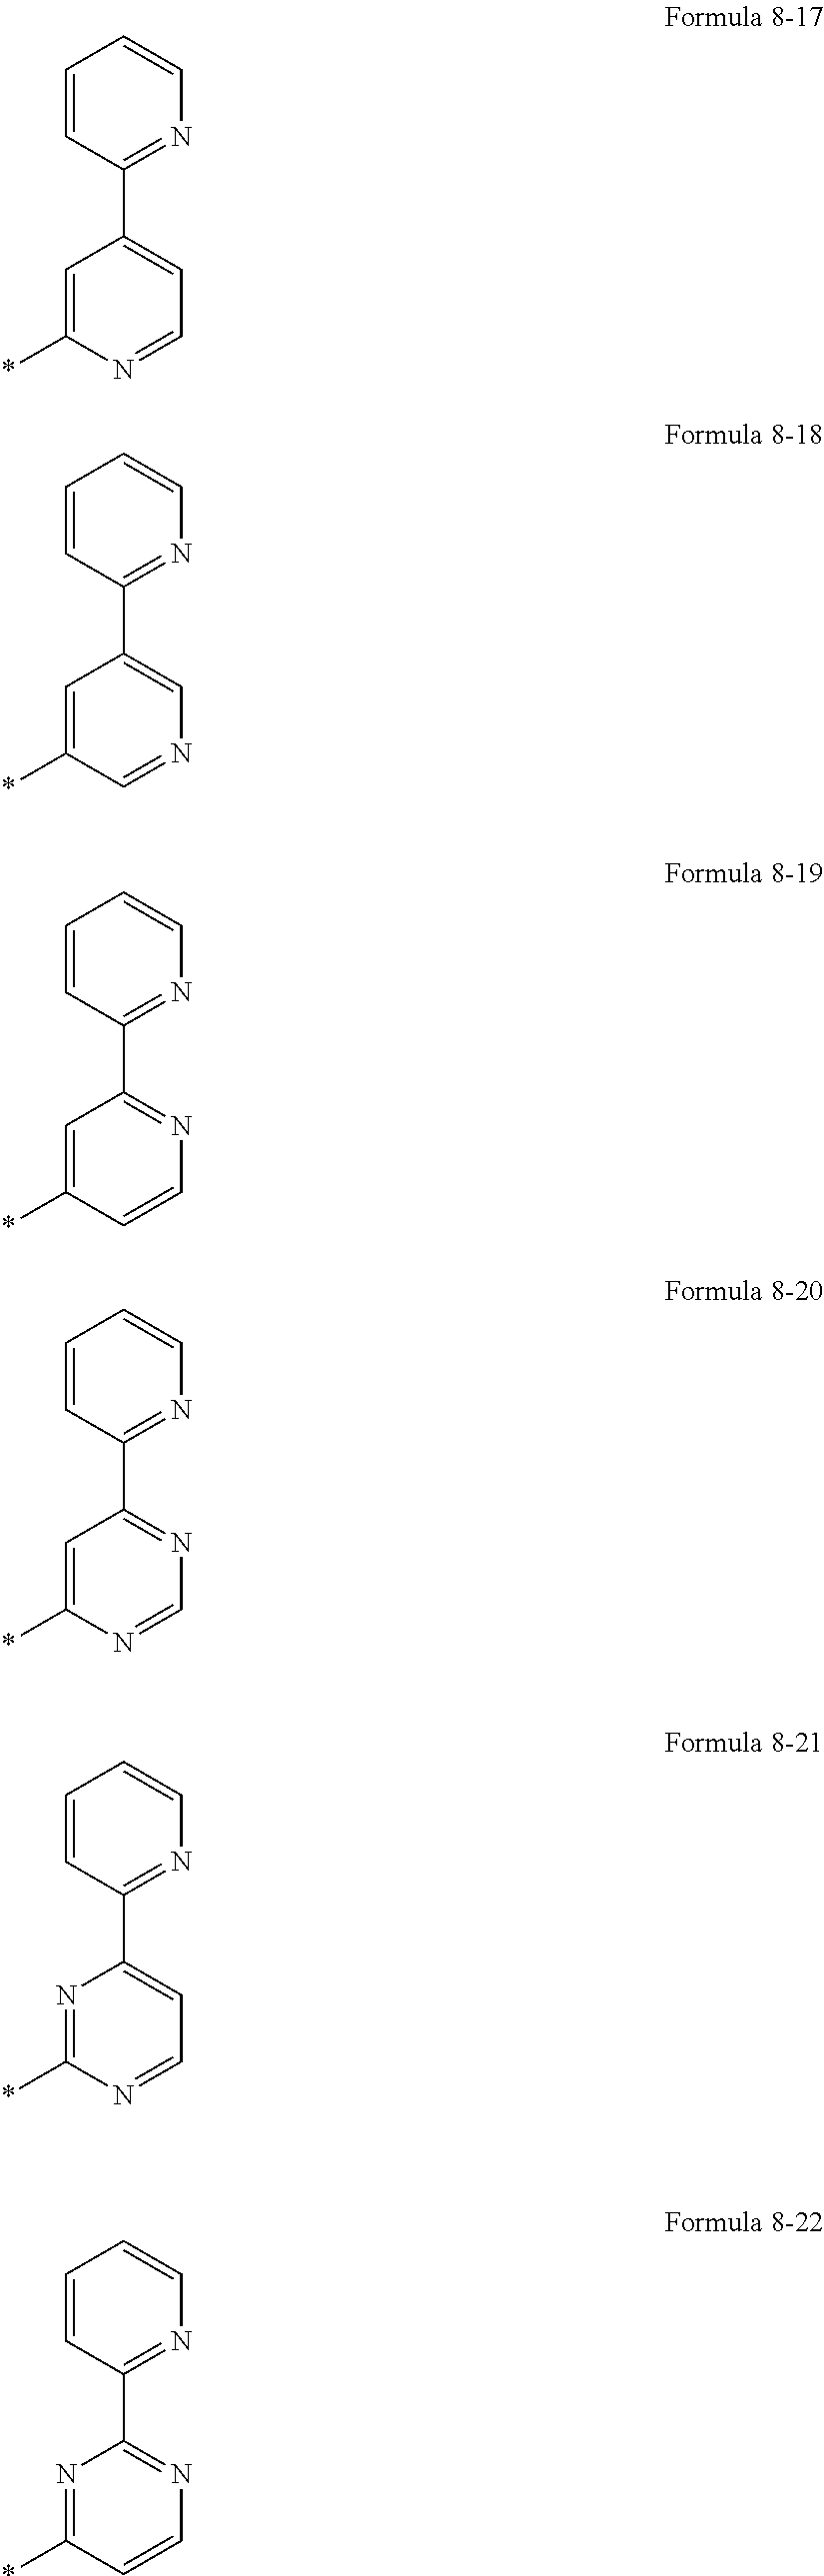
C1=C(*)N=CC=C1C1=NC=CC=C1.C1=C(*)C=NC=C1C1=NC=CC=C1.C1=C(*)C=CN=C1C1=NC=CC=C1.C1=C(*)N=CN=C1C1=NC=CC=C1.N1=C(*)N=CC=C1C1=NC=CC=C1.N1=C(*)C=CN=C1C1=NC=CC=C1
